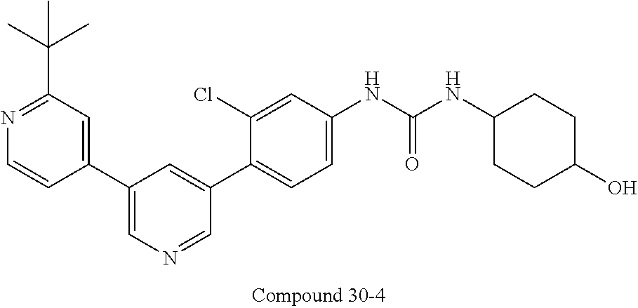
C1(C2=CN=CC(C3=CC=C(NC(NC4CCC(O)CC4)=O)C=C3Cl)=C2)=CC(C(C)(C)C)=NC=C1
